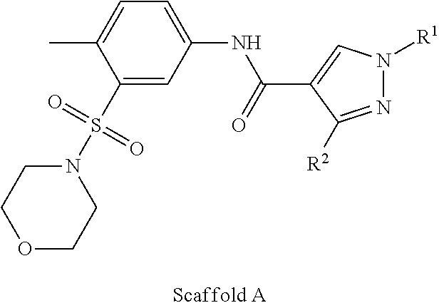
O1CCN(S(C2=CC(NC(=O)C3=CN([R1])N=C3[R2])=CC=C2C)(=O)=O)CC1
